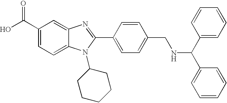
OC(C1=CC=C2C(=C1)N=C(C1=CC=C(CNC(C3=CC=CC=C3)C3=CC=CC=C3)C=C1)N2C1CCCCC1)=O
